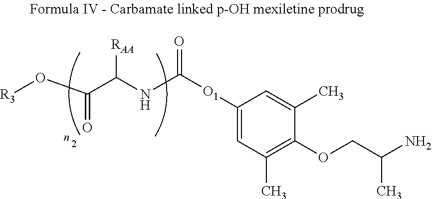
O(C(=O)C(NC(=O)[O1]C1=CC(C)=C(OCC(C)N)C(C)=C1)[RAA])[R3]
